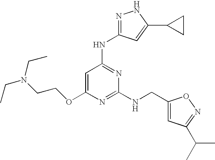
C1=C(OCCN(CC)CC)N=C(NCC2=CC(C(C)C)=NO2)N=C1NC1=NNC(C2CC2)=C1
